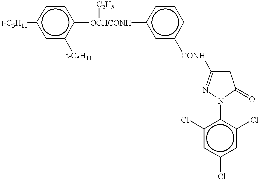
[t-C5H11]c1cc([t-C5H11])c([OCHCONH]([C2H5])c2cc([CONH]C3=NN(c4c(Cl)cc(Cl)cc4Cl)C(=O)C3)ccc2)cc1
